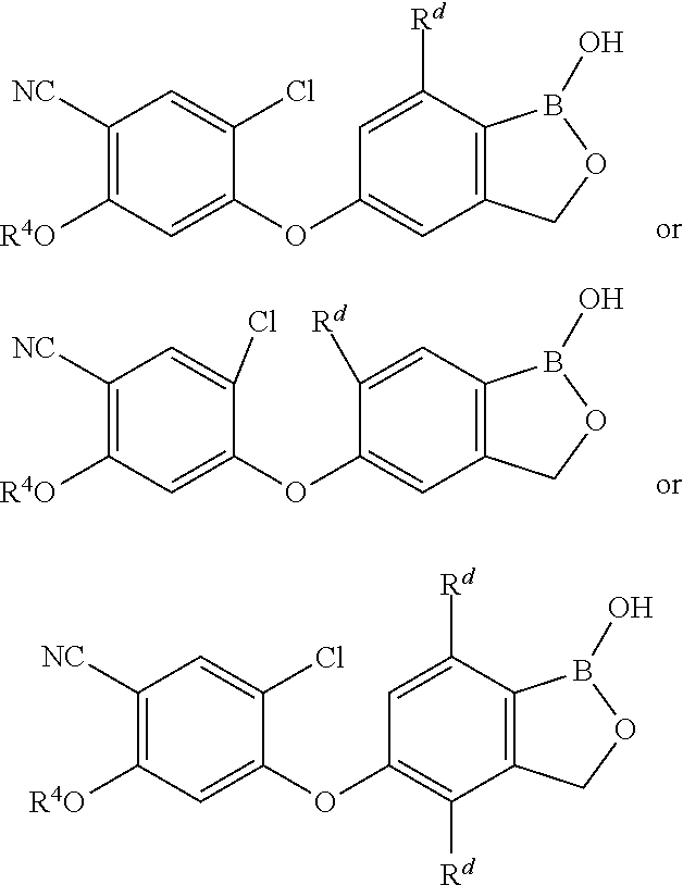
C1([NC])=C([R4O])C=C(OC2=CC3=C(C([Rd])=C2)B(O)OC3)C(Cl)=C1.C1([NC])=C([R4O])C=C(OC2=C([Rd])C3=C(C([Rd])=C2)B(O)OC3)C(Cl)=C1.C1([NC])=C([R4O])C=C(OC2=CC3=C(C=C2[Rd])B(O)OC3)C(Cl)=C1
